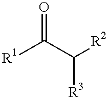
[R1]C(C([R2])[R3])=O
